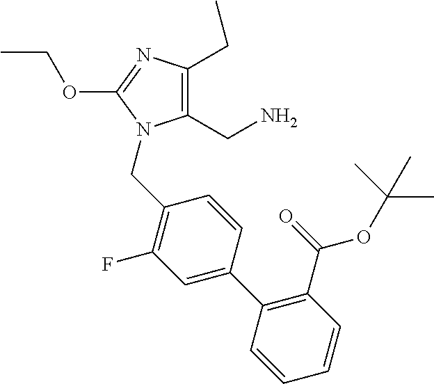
C1(CN)=C(CC)N=C(OCC)N1CC1=C(F)C=C(C2=C(C(=O)OC(C)(C)C)C=CC=C2)C=C1
